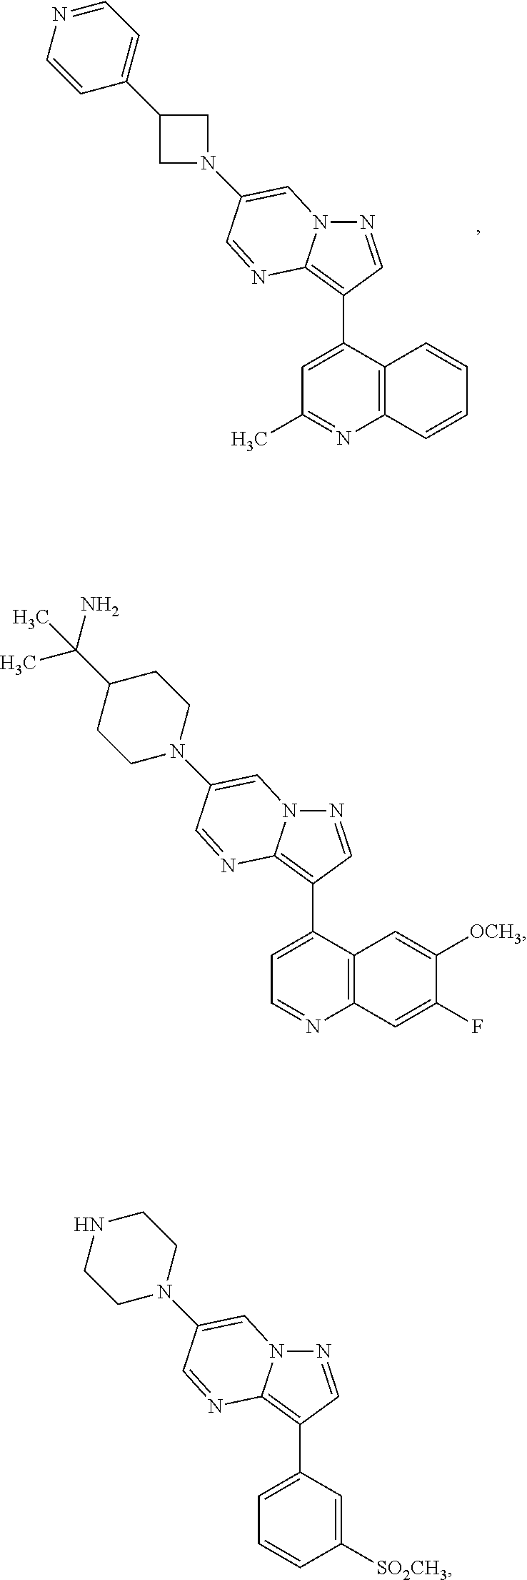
N1=CC(C2=CC(C)=NC3=C2C=CC=C3)=C2N1C=C(N1CC(C3=CC=NC=C3)C1)C=N2.N1=CC(C2=CC=NC3=C2C=C([OCH3])C(F)=C3)=C2N1C=C(N1CCC(C(C)(N)C)CC1)C=N2.N1=CC(C2=CC=CC([SO2CH3])=C2)=C2N1C=C(N1CCNCC1)C=N2
